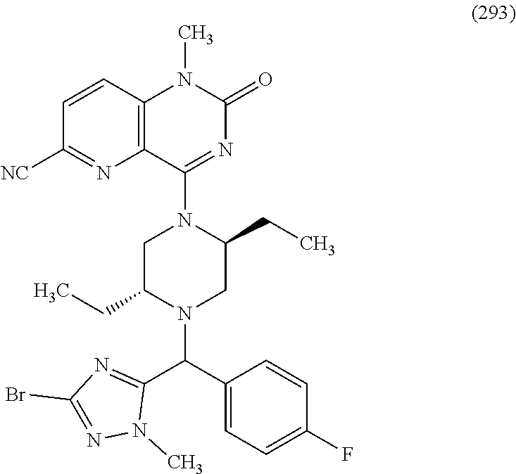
FC1=CC=C(C(C2=NC(Br)=NN2C)N2C(CC)CN(C3=NC(=O)N(C)C4=C3N=C([NC])C=C4)C(CC)C2)C=C1
